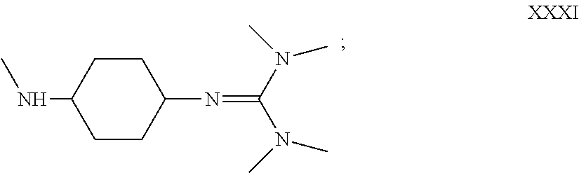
N(C1CCC(N=C(N(C)C)N(C)C)CC1)C
